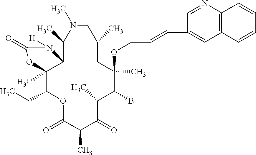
O1C(=O)C(C)C(=O)C(C)C(B)C(OCC=CC2=CC3=C(N=C2)C=CC=C3)(C)CC(C)CN(C)C(C)C2C(C)(C1CC)OC(=O)N2[H]
